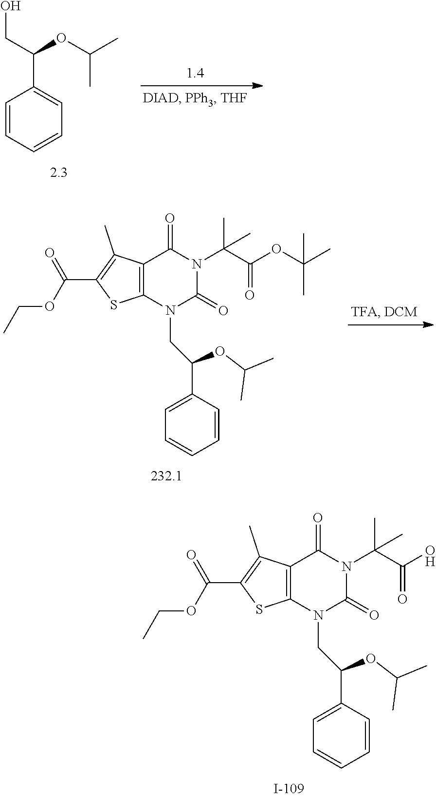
C1=CC=CC=C1C(CO)OC(C)C.C12=C(N(CC(C3=CC=CC=C3)OC(C)C)C(=O)N(C(C(OC(C)(C)C)=O)(C)C)C1=O)SC(C(OCC)=O)=C2C.C12=C(N(CC(C3=CC=CC=C3)OC(C)C)C(=O)N(C(C(O)=O)(C)C)C1=O)SC(C(OCC)=O)=C2C
